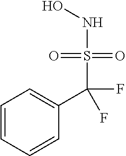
C1=CC=CC(C(S(NO)(=O)=O)(F)F)=C1
